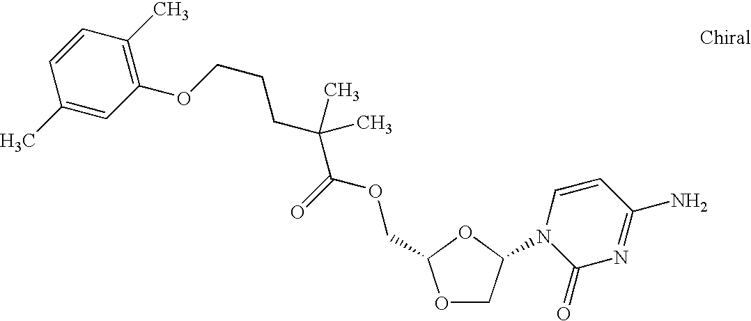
O1CC(N2C(=O)N=C(N)C=C2)OC1COC(=O)C(C)(C)CCCOC1=C(C)C=CC(C)=C1
